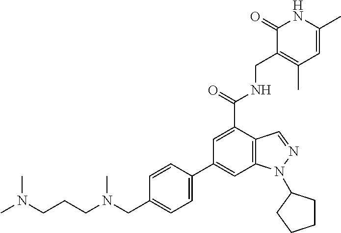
C1(C2=CC3=C(C(C(=O)NCC4=C(C)C=C(C)NC4=O)=C2)C=NN3C2CCCC2)=CC=C(CN(CCCN(C)C)C)C=C1
